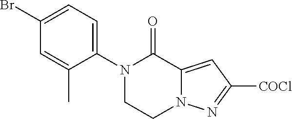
C1(Br)=CC=C(N2CCN3C(=CC([COCl])=N3)C2=O)C(C)=C1
